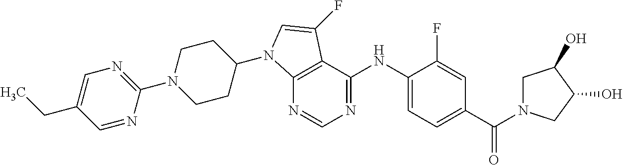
N1(C2=NC=C(CC)C=N2)CCC(N2C3=C(C(NC4=CC=C(C(N5CC(O)C(O)C5)=O)C=C4F)=NC=N3)C(F)=C2)CC1
